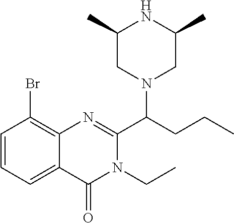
C1(C)CN(C(CCC)C2=NC3=C(Br)C=CC=C3C(=O)N2CC)CC(C)N1
